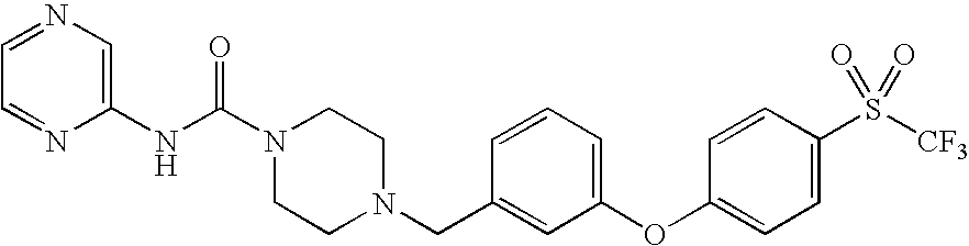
C1=NC(NC(N2CCN(CC3=CC(OC4=CC=C(S([CF3])(=O)=O)C=C4)=CC=C3)CC2)=O)=CN=C1
